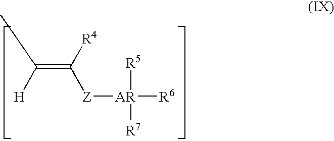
C(=C([R4])[Z][AR]([R6])([R5])[R7])(C)[H]
